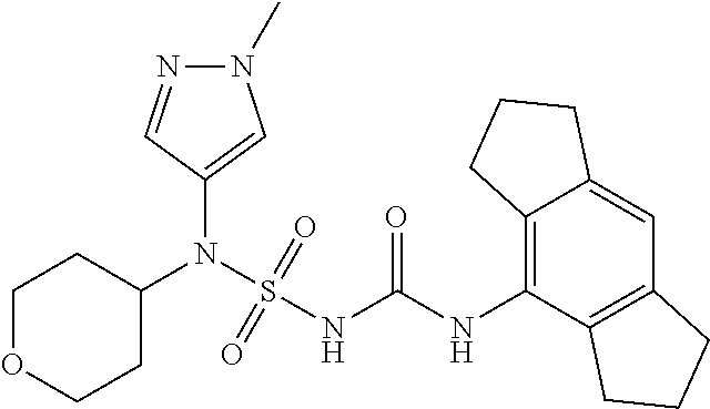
C1(N(S(NC(NC2=C3C(=CC4=C2CCC4)CCC3)=O)(=O)=O)C2CCOCC2)=CN(C)N=C1
